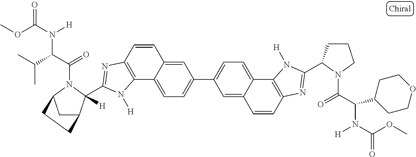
C12=CC=C(C3=CC=C4C(=C3)C=CC3=C4N([H])C(C4CCCN4C(C(C4CCOCC4)N(C(OC)=O)[H])=O)=N3)C=C1C=CC1=C2N([H])C(C2([H])C3CC(N2C(C(C(C)C)N([H])C(OC)=O)=O)CC3)=N1
